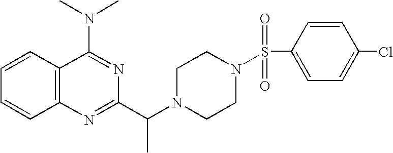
C1=CC2=C(C=C1)N=C(C(N1CCN(S(C3=CC=C(Cl)C=C3)(=O)=O)CC1)C)N=C2N(C)C
